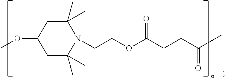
C1C(C)(C)N(CCOC(=O)CCC(=O)C)C(C)(C)CC1OC
